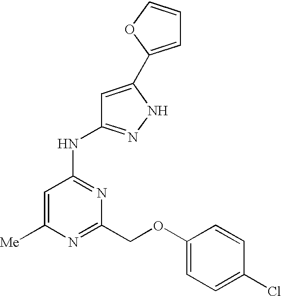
[Me]C1=CC(NC2=NNC(C3=CC=CO3)=C2)=NC(COC2=CC=C(Cl)C=C2)=N1
